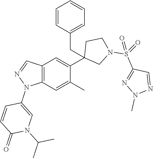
C12=C(C=C(C)C(C3(CC4=CC=CC=C4)CN(S(=O)(C4=NN(C)N=C4)=O)CC3)=C1)N(C1=CN(C(C)C)C(=O)C=C1)N=C2
